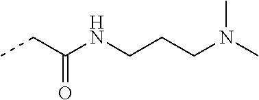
CCC(=O)NCCCN(C)C
